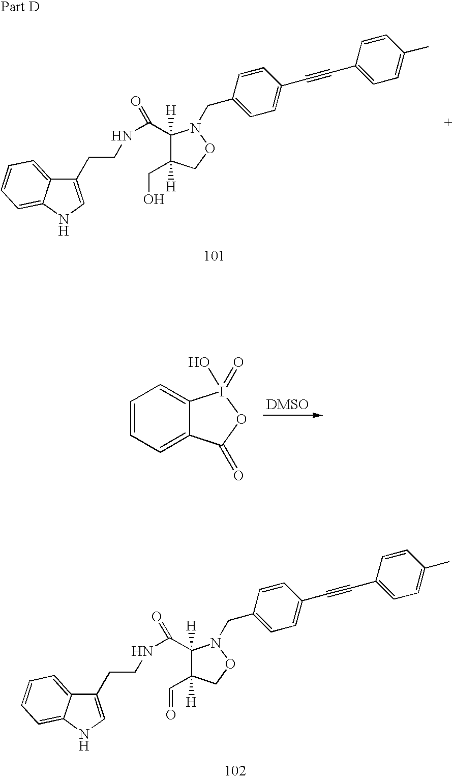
C1([H])(C(NCCC2=CNC3=CC=CC=C23)=O)C([H])(CO)CON1CC1=CC=C(C#CC2=CC=C(C)C=C2)C=C1.C1=CC=C2C(=C1)I(=O)(O)OC2=O.C1([H])(C(NCCC2=CNC3=CC=CC=C23)=O)C([H])(C=O)CON1CC1=CC=C(C#CC2=CC=C(C)C=C2)C=C1
